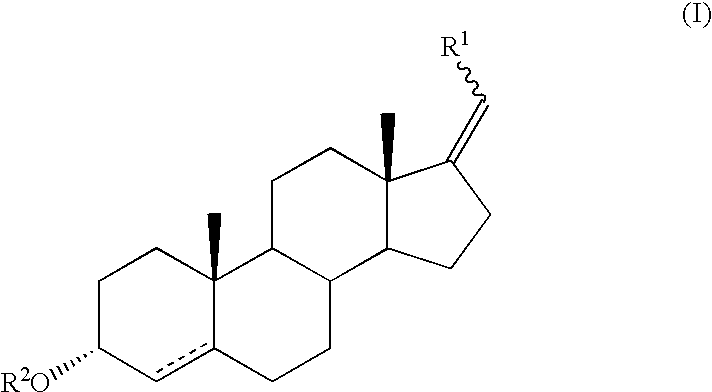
C1C([R2O])cc2C(C)(C1)C1C(CC2)C2C(C)(CC1)C(=C[R1])CC2
